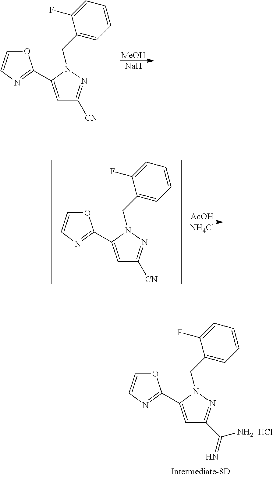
[MeOH].[Na].O1C=CN=C1C1=CC([CN])=NN1CC1=CC=CC=C1F.O1C=CN=C1C1=CC([CN])=NN1CC1=CC=CC=C1F.[AcOH].[NH4Cl].O1C=CN=C1C1=CC(C(=N)N)=NN1CC1=CC=CC=C1F.Cl
